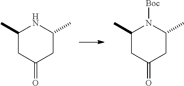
N1C(C)CC(=O)CC1C.N1([Boc])C(C)CC(=O)CC1C
